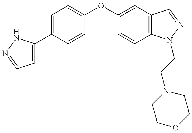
C1=C(C2=CC=C(OC3=CC4=C(C=C3)N(CCN3CCOCC3)N=C4)C=C2)NN=C1
